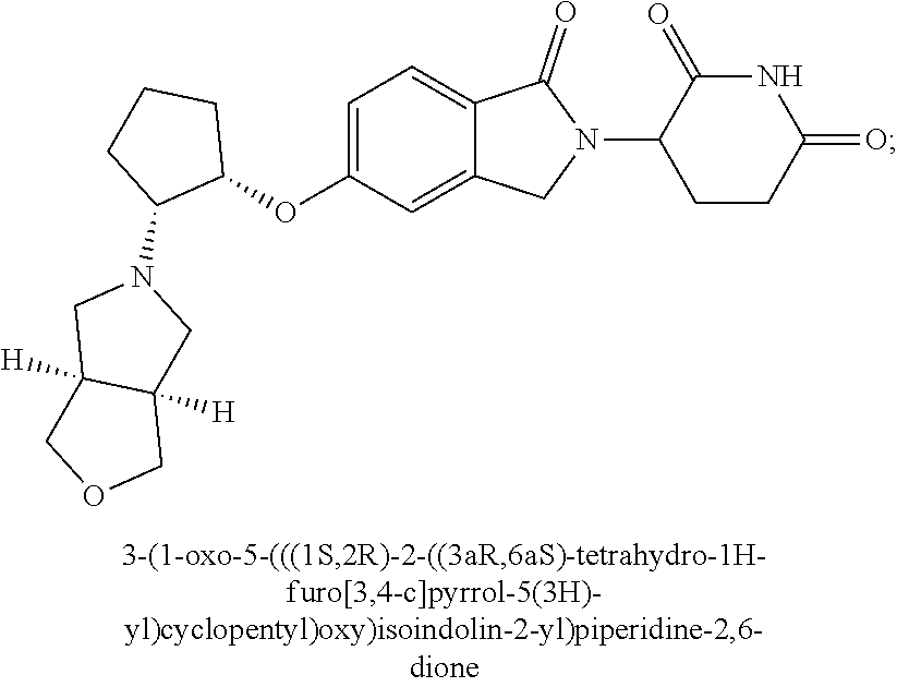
C1=C(OC2CCCC2N2CC3([H])C([H])(C2)COC3)C=C2C(=C1)C(=O)N(C1CCC(=O)NC1=O)C2
